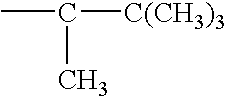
CC([C(CH3)3])C
